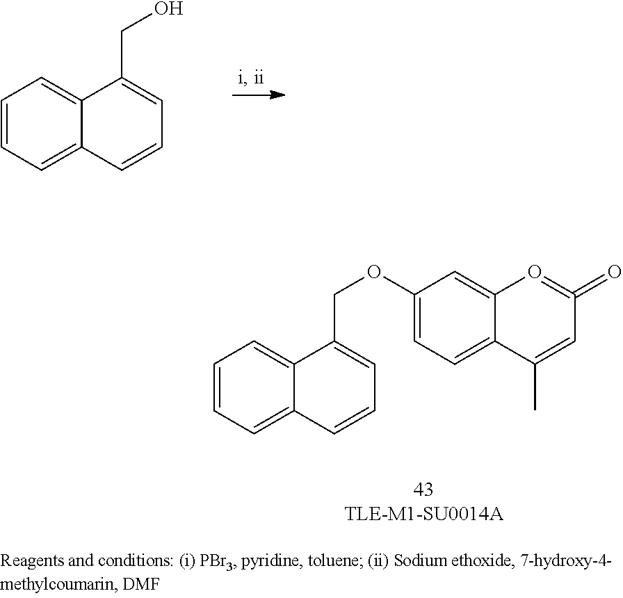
C12=CC(OCC3=CC=CC4=CC=CC=C34)=CC=C1C(C)=CC(=O)=O2.C12=CC=CC=C1C=CC=C2CO
